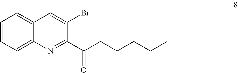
C(C1=NC2=CC=CC=C2C=C1Br)(=O)CCCCC
